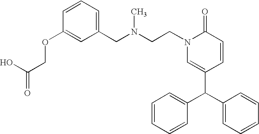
C(CN1C(=O)C=CC(C(C2=CC=CC=C2)C2=CC=CC=C2)=C1)N(CC1=CC=CC(OCC(O)=O)=C1)C
